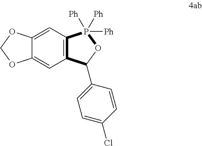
C1=C2C(=CC3=C1P([Ph])([Ph])([Ph])OC3C1=CC=C(Cl)C=C1)OCO2
